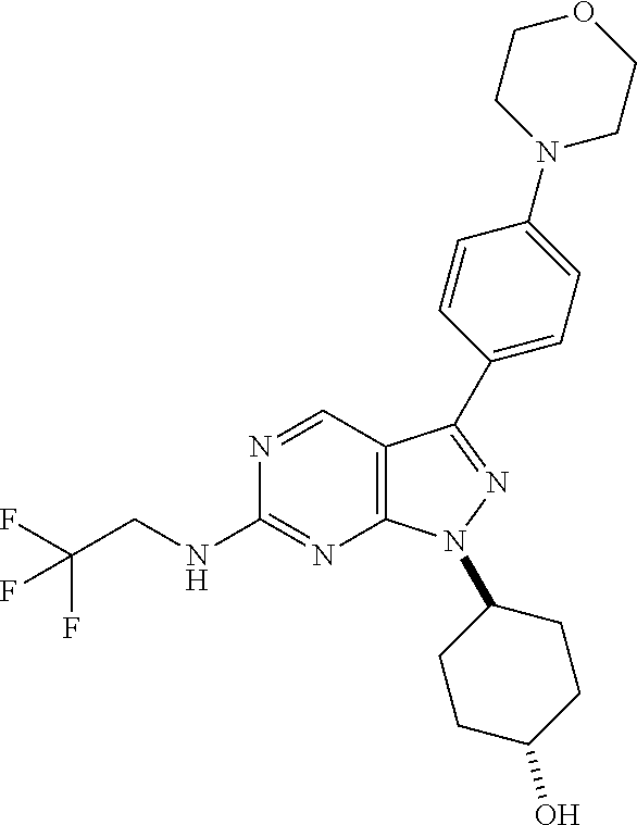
N1=CC2=C(N=C1NCC(F)(F)F)N(C1CCC(O)CC1)N=C2C1=CC=C(N2CCOCC2)C=C1
